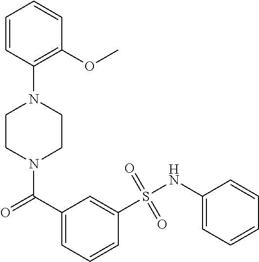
N1(C(C2=CC=CC(S(NC3=CC=CC=C3)(=O)=O)=C2)=O)CCN(C2=C(OC)C=CC=C2)CC1
